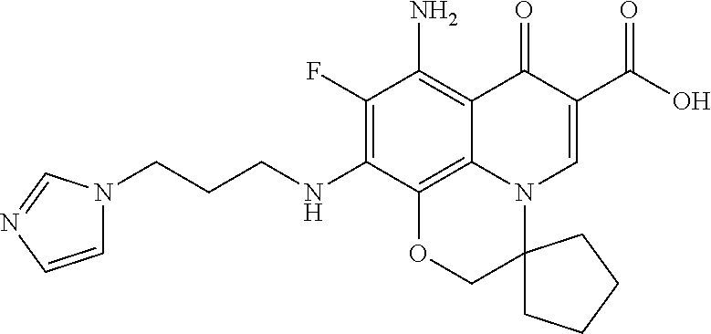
C1(F)=C(NCCCN2C=CN=C2)C2=C3C(=C1N)C(=O)C(C(O)=O)=CN3C1(CO2)CCCC1
